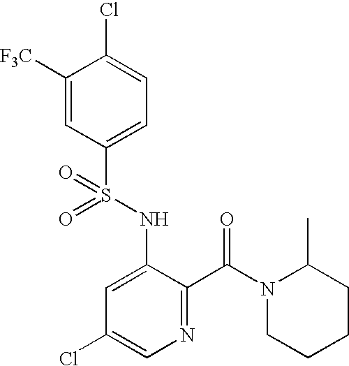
C1([F3C])=CC(S(NC2=CC(Cl)=CN=C2C(=O)N2C(C)CCCC2)(=O)=O)=CC=C1Cl
